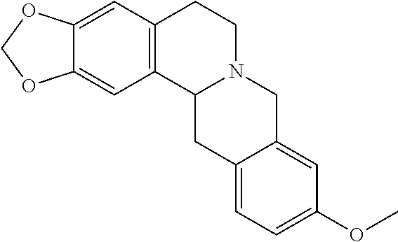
C12=CC3=C(C=C1OCO2)CCN1C3CC2=CC=C(OC)C=C2C1
